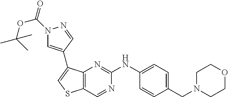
C1=C(NC2=NC3=C(C=N2)SC=C3C2=CN(C(OC(C)(C)C)=O)N=C2)C=CC(CN2CCOCC2)=C1
